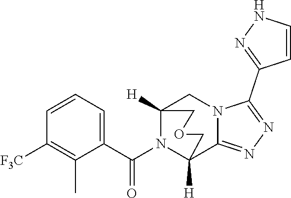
C1=CC=C(C(N2C3([H])C4=NN=C(C5=NNC=C5)N4CC2([H])COC3)=O)C(C)=C1[F3C]
